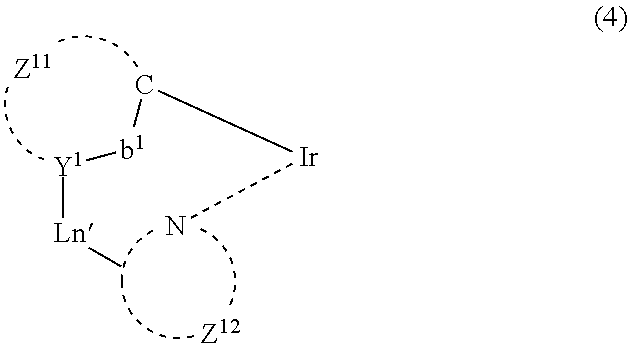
[Y1]([Ln]C)[b1]C[Ir]N
